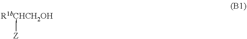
[R1bCHCH2OH][Z]
